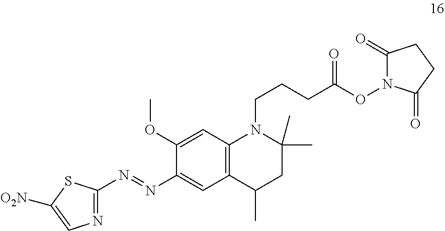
N(=NC1=CC2=C(C=C1OC)N(CCCC(ON1C(=O)CCC1=O)=O)C(C)(C)CC2C)C1=NC=C([O2N])S1
